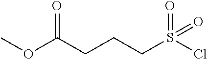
COC(CCCS(Cl)(=O)=O)=O
